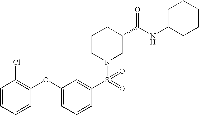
C1(OC2=C(Cl)C=CC=C2)=CC=CC(S(=O)(N2CC(C(NC3CCCCC3)=O)CCC2)=O)=C1
